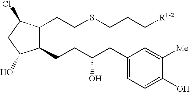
C1(CCSCCC[R1-2])C(CCC(CC2=CC=C(O)C([Me])=C2)O)C(O)CC1Cl
